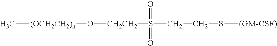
[(OCH2CH2)n](C)O[CH2CH2]S(=O)(=O)CCS[(GM-CSF)]
